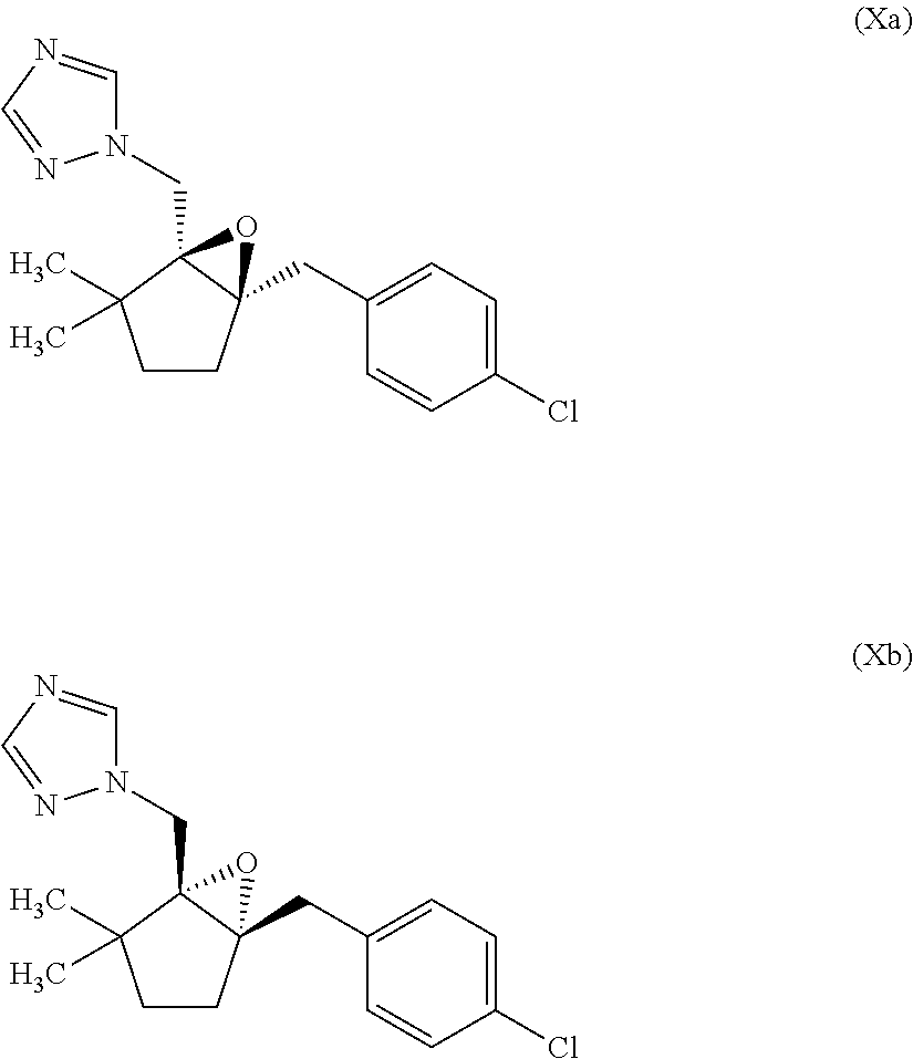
C1CC2(CC3=CC=C(Cl)C=C3)C(CN3C=NC=N3)(C1(C)C)O2.C1CC2(CC3=CC=C(Cl)C=C3)C(CN3C=NC=N3)(C1(C)C)O2
